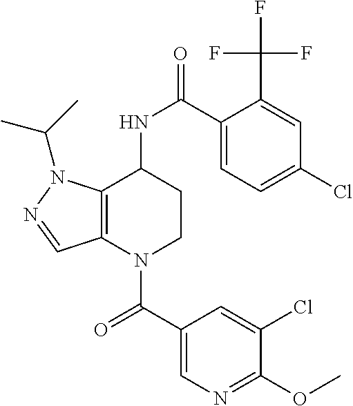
C(=O)(N1CCC(NC(=O)C2=CC=C(Cl)C=C2C(F)(F)F)C2=C1C=NN2C(C)C)C1=CN=C(OC)C(Cl)=C1
